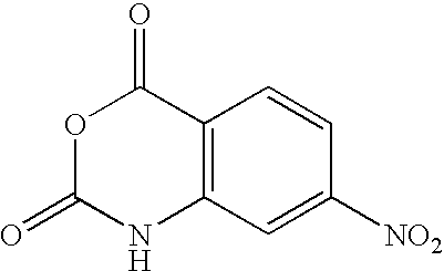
O1C(=O)NC2=C(C1=O)C=CC([NO2])=C2
